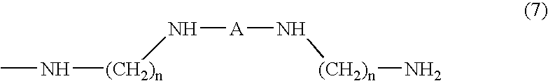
CN[(CH2)n]N[A]N[(CH2)n]N
